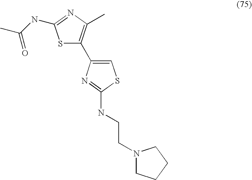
S1C(C2=CSC(NCCN3CCCC3)=N2)=C(C)N=C1NC(C)=O
